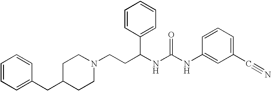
C1=CC=C(CC2CCN(CCC(NC(NC3=CC(C#N)=CC=C3)=O)C3=CC=CC=C3)CC2)C=C1.[H].[H]
